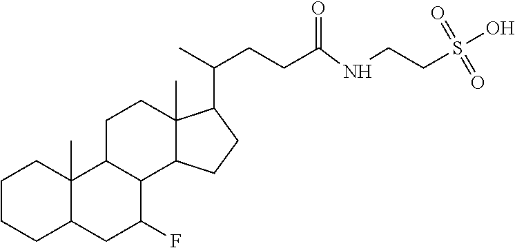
C1CCC2C(C)(C1)C1C(C(F)C2)C2C(C)(CC1)C(C(C)CCC(NCCS(O)(=O)=O)=O)CC2
